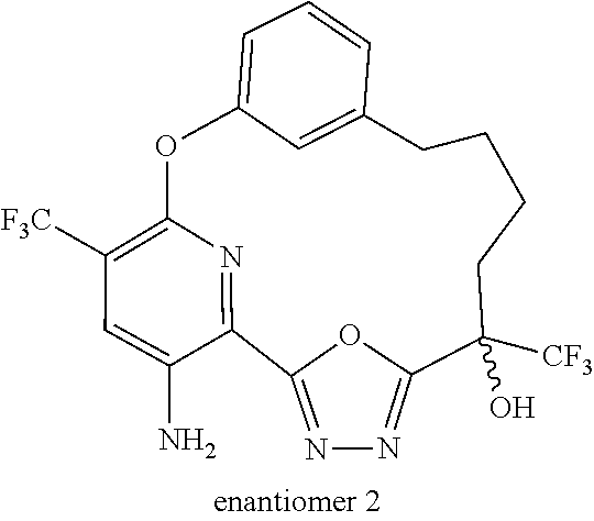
N1=C2OC(=N1)C([CF3])(O)CCCCC1=CC(=CC=C1)OC1=C([F3C])C=C(N)C2=N1
